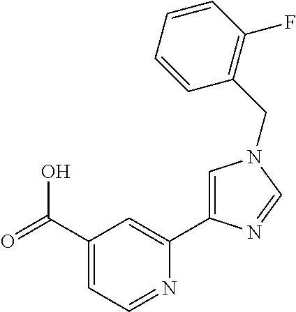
C1(C(=O)O)=CC=NC(C2=CN(CC3=C(F)C=CC=C3)C=N2)=C1
